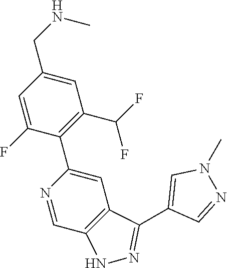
C1=C(CNC)C=C(F)C(C2=CC3=C(C=N2)NN=C3C2=CN(C)N=C2)=C1C(F)F
